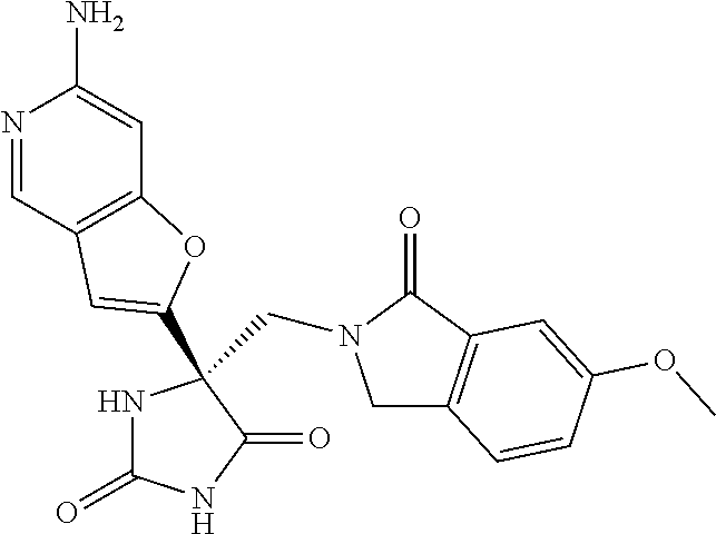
C1C2=C(C(=O)N1CC1(C3=CC4=C(C=C(N)N=C4)O3)NC(=O)NC1=O)C=C(OC)C=C2
